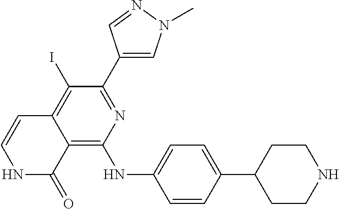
C1(C2=NC(NC3=CC=C(C4CCNCC4)C=C3)=C3C(=C2I)C=CNC3=O)=CN(C)N=C1
